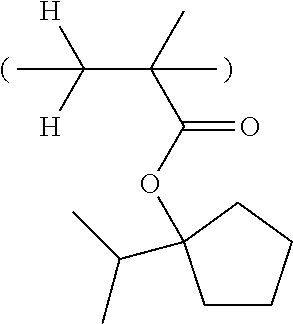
O(C(=O)C(C([H])([H])C)(C)C)C1(C(C)C)CCCC1
